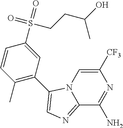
C12=NC=C(C3=C(C)C=CC(S(=O)(=O)CCC(O)C)=C3)N1C=C([CF3])N=C2N
